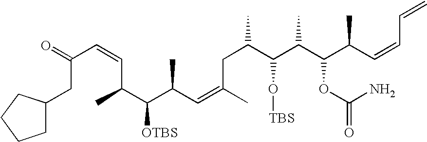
C(C=CC(C(C(C=C(C)CC(C)C(C(C(C(C=CC=C)C)OC(=O)N)C)O[TBS])C)[OTBS])C)(CC1CCCC1)=O
